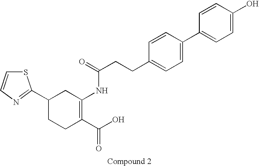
S1C=CN=C1C1CCC(C(O)=O)=C(NC(=O)CCC2=CC=C(C3=CC=C(O)C=C3)C=C2)C1
